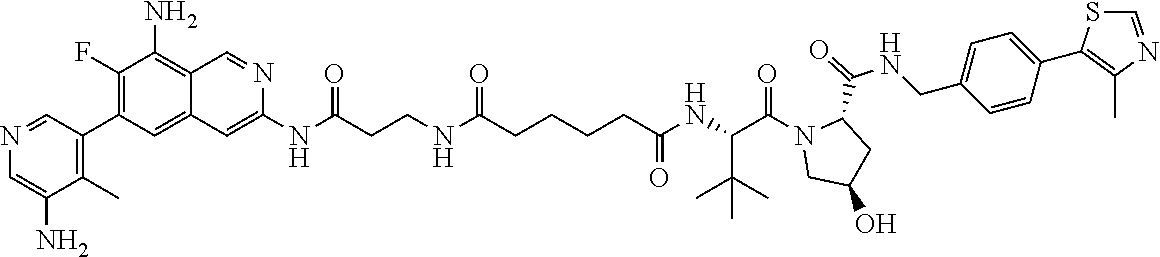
N(C(CCNC(CCCCC(NC(C(N1CC(O)CC1C(=O)NCC1=CC=C(C2=C(C)N=CS2)C=C1)=O)C(C)(C)C)=O)=O)=O)C1=CC2=CC(C3=C(C)C(N)=CN=C3)=C(F)C(N)=C2C=N1
